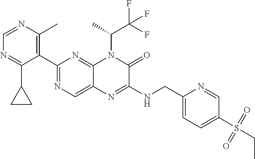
C1=NC(C)=C(C2=NC=C3C(=N2)N(C(C(F)(F)F)C)C(=O)C(NCC2=CC=C(S(=O)(=O)CC)C=N2)=N3)C(C2CC2)=N1
